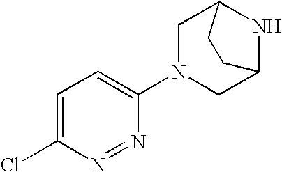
C1=C(Cl)N=NC(N2CC3NC(C2)CC3)=C1
